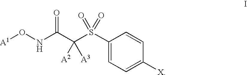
[A1]ONC(C(S(C1=CC=C([X])C=C1)(=O)=O)([A2])[A3])=O
